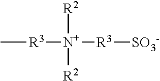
C[R3][N+]([R3][SO3-])([R2])[R2]
